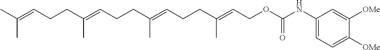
CC(=CCCC(=CCCC(=CCCC(=CCOC(NC1=CC=C([OMe])C([OMe])=C1)=O)C)C)C)C
